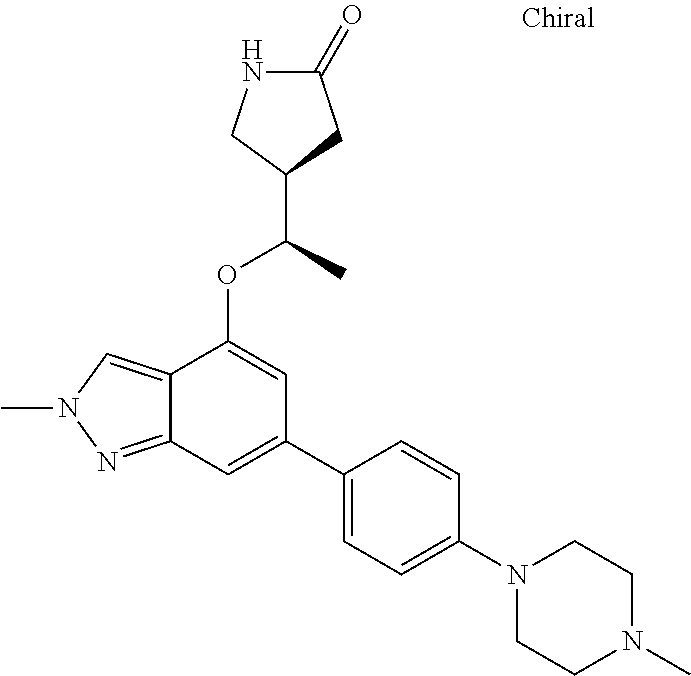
N1C(=O)CC(C(C)OC2=CC(C3=CC=C(N4CCN(C)CC4)C=C3)=CC3=NN(C)C=C23)C1
